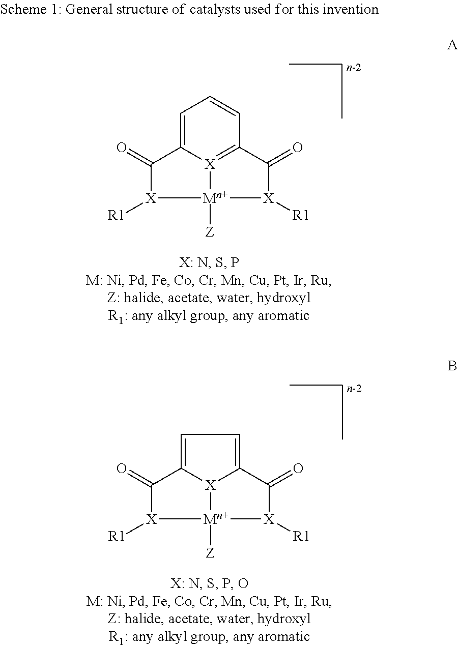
C1=C2[X]3=C(C=C1)C(=O)[X]([R1])[Mn+]3([Z])[X]([R1])C2=O.C1=C2[X]3C(=C1)C(=O)[X]([R1])[Mn+]3([Z])[X]([R1])C2=O
